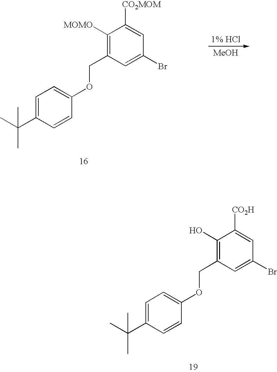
C1=C(C(C)(C)C)C=CC(OCC2=C([MOMO])C([CO2MOM])=CC(Br)=C2)=C1.[MeOH].C1=C(C(C)(C)C)C=CC(OCC2=C(O)C([CO2H])=CC(Br)=C2)=C1
